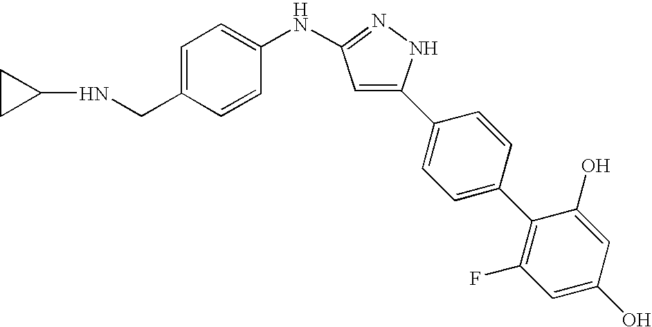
C1=C(CNC2CC2)C=CC(NC2=NNC(C3=CC=C(C4=C(F)C=C(O)C=C4O)C=C3)=C2)=C1
